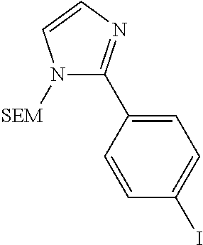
N1([SEM])C(C2=CC=C(I)C=C2)=NC=C1
